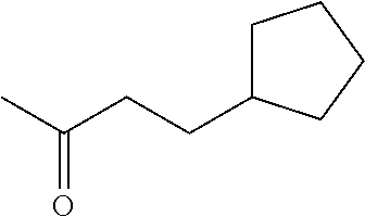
CC(CCC1CCCC1)=O
